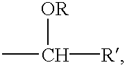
CC([OR])[R]
